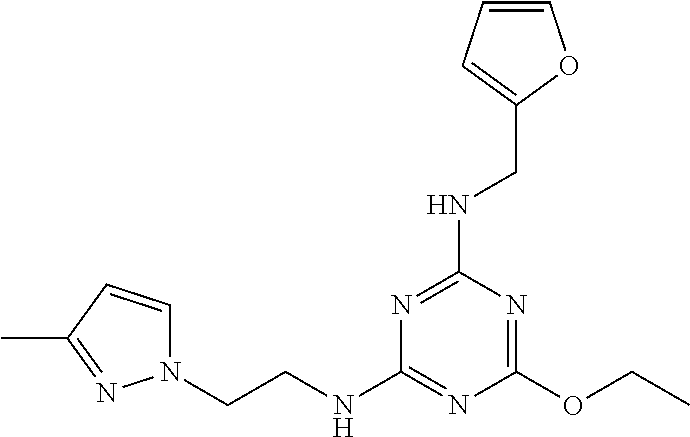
C1(OCC)=NC(NCC2=CC=CO2)=NC(NCCN2C=CC(C)=N2)=N1
